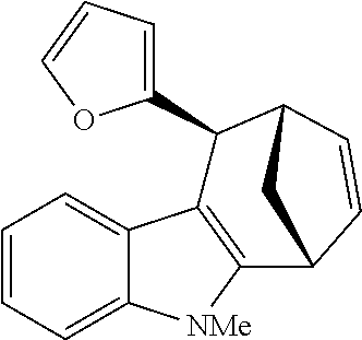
C1=CC=C2C(=C1)C1=C([NMe]2)C2C=CC(C1C1=CC=CO1)C2
